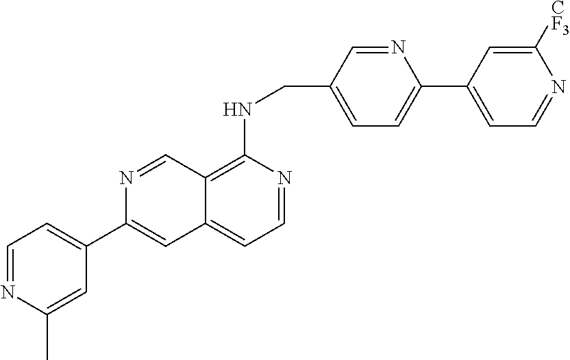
N1=CC(CNC2=C3C(=CC=N2)C=C(C2=CC=NC(C)=C2)N=C3)=CC=C1C1=CC=NC([CF3])=C1
